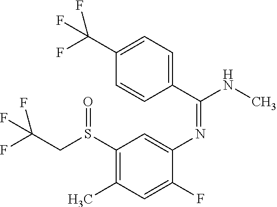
FC(CS(C1=C(C)C=C(F)C(N=C(C2=CC=C(C(F)(F)F)C=C2)NC)=C1)=O)(F)F
